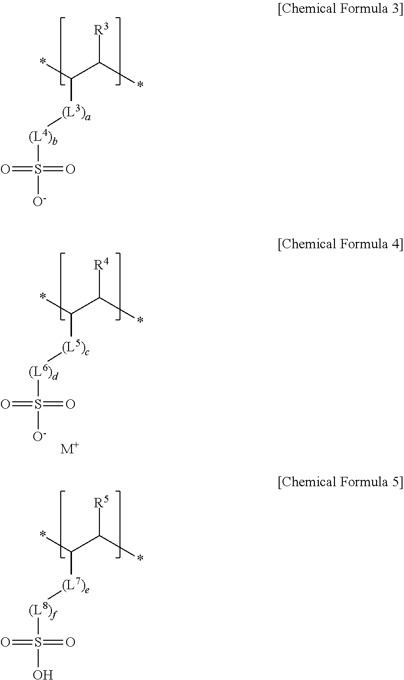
*C(C(*)[R3])[(L3)a][(L4)b]S([O-])(=O)=O.*C(C(*)[R5])[(L7)e][(L8)f]S(O)(=O)=O.*C(C(*)[R4])[(L5)c][(L6)d]S([O-])(=O)=O.[M+]
